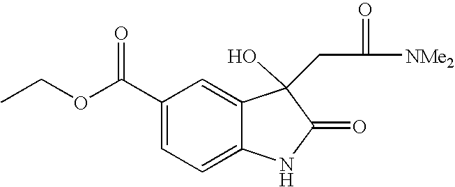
CCOC(=O)C1=CC=C2C(=C1)C(O)(CC(=O)[NMe2])C(=O)N2
